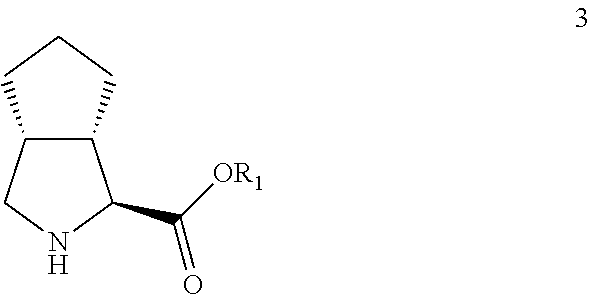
C12C(CNC1C([OR1])=O)CCC2
